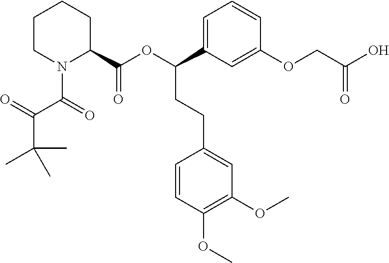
C1CN(C(=O)C(C(C)(C)C)=O)C(C(OC(CCC2=CC(OC)=C(OC)C=C2)C2=CC=CC(OCC(O)=O)=C2)=O)CC1
